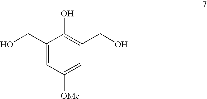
C1(CO)=CC([OMe])=CC(CO)=C1O
